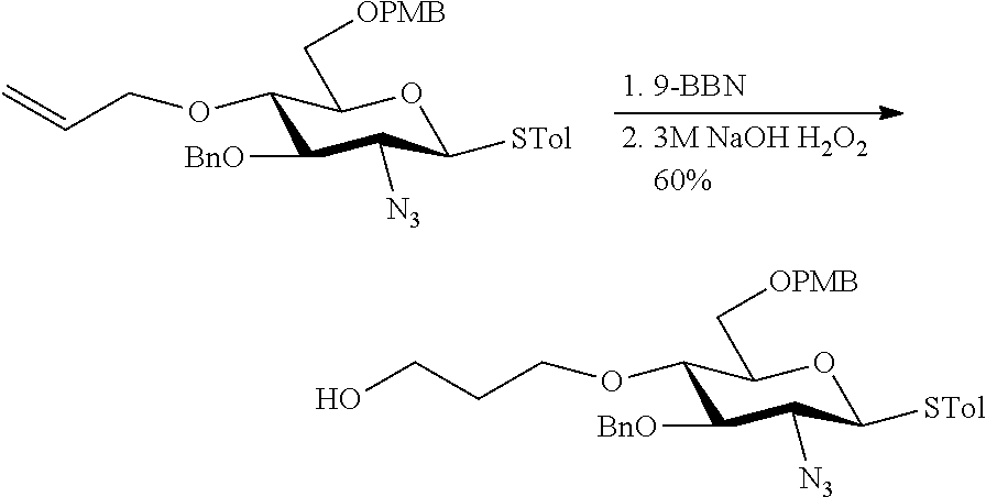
C1(OCC=C)C([BnO])C([N3])C([STol])OC1C[OPMB].C1(OCCCO)C([BnO])C([N3])C([STol])OC1C[OPMB]
